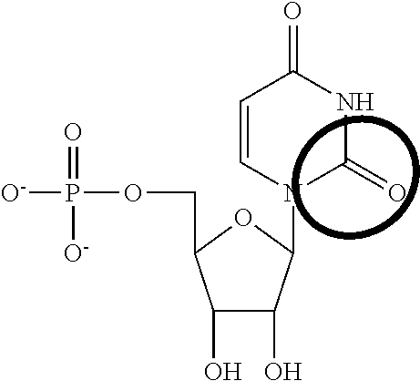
[O-]P(OCC1C(O)C(O)c(n2C=CC(=O)NC2=O)O1)(=O)[O-]
